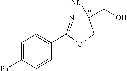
C1=C([Ph])C=CC(C2=NC([Me])(CO)CO2)=C1
